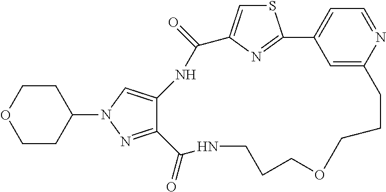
S1C=C2N=C1C1=CC=NC(=C1)CCCOCCCNC(=O)C1=NN(C3CCOCC3)C=C1NC2=O
